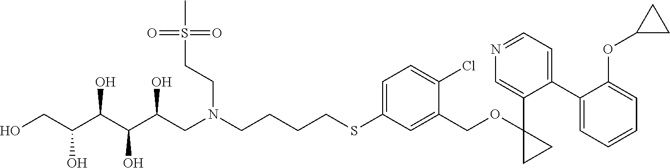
OCC(C(C(C(CN(CCCCSC1=CC=C(Cl)C(COC2(C3=CN=CC=C3C3=CC=CC=C3OC3CC3)CC2)=C1)CCS(C)(=O)=O)O)O)O)O
